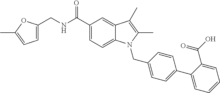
C1=C(CNC(C2=CC=C3C(=C2)C(C)=C(C)N3CC2=CC=C(C3=CC=CC=C3C(=O)O)C=C2)=O)OC(C)=C1
